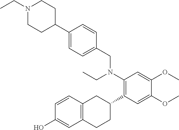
C1(CN(C2=C(C3CC4=C(CC3)C=C(O)C=C4)C=C(OC)C(OC)=C2)CC)=CC=C(C2CCN(CC)CC2)C=C1
